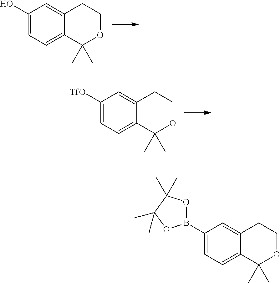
C1(B2OC(C)(C)C(C)(C)O2)=CC=C2C(=C1)CCOC2(C)C.C1(O)=CC=C2C(=C1)CCOC2(C)C.C1([TfO])=CC=C2C(=C1)CCOC2(C)C
